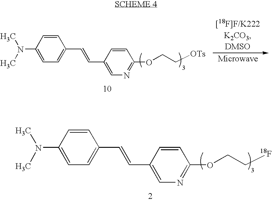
C1=C(N(C)C)C=CC(C=CC2=CN=C(OCC[OTs])C=C2)=C1.C1=C(N(C)C)C=CC(C=CC2=CN=C(OCC[18F])C=C2)=C1
